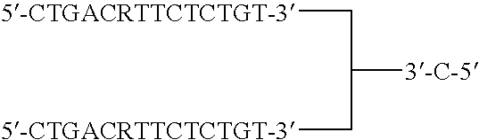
[5-CTGACRTTCTCTGT-3]CC([3-C-5])C[5-CTGACRTTCTCTGT-3]
